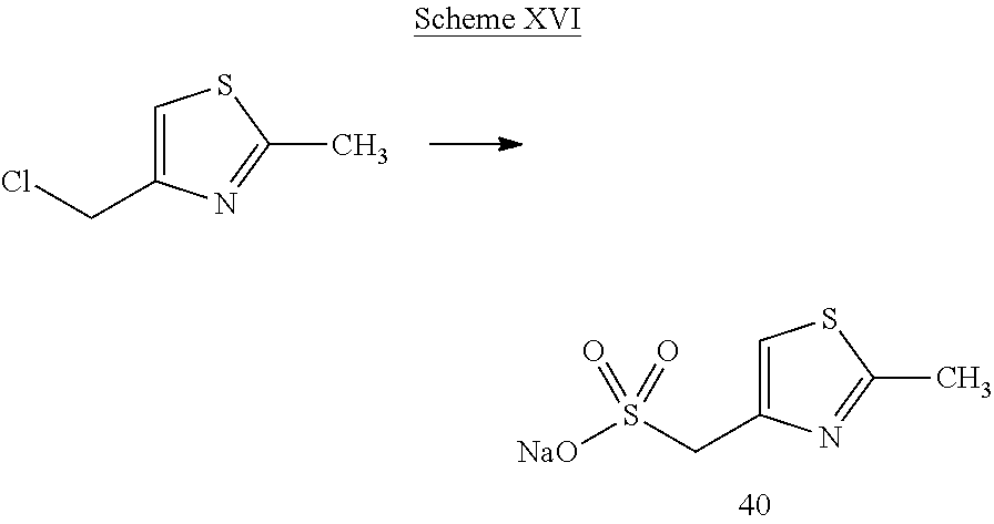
C1=C(CCl)N=C(C)S1.C1=C(CS([NaO])(=O)=O)N=C(C)S1
